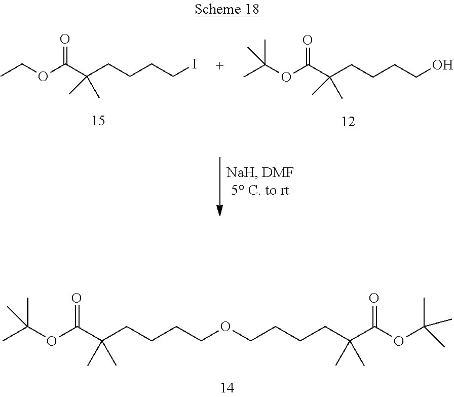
CC(OC(=O)C(CCCCOCCCCC(C(OC(C)(C)C)=O)(C)C)(C)C)(C)C.CCOC(=O)C(CCCCI)(C)C.CC(OC(=O)C(CCCCO)(C)C)(C)C
